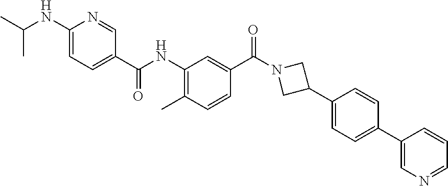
CC1=C(NC(C2=CC=C(NC(C)C)N=C2)=O)C=C(C(N2CC(C3=CC=C(C4=CN=CC=C4)C=C3)C2)=O)C=C1
